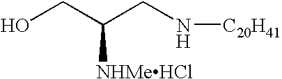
OCC(CN[C20H41])[NHMeHCl]
